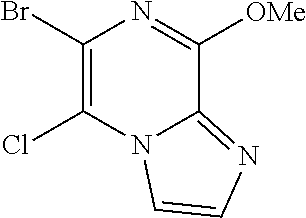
C1(Br)=C(Cl)N2C(=NC=C2)C([OMe])=N1
